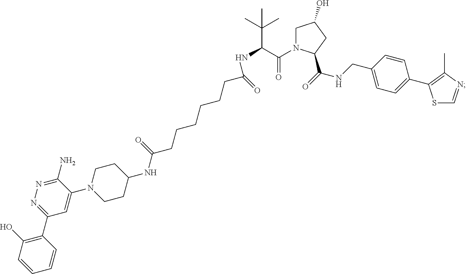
C1(NC(CCCCCCC(NC(C(N2CC(O)CC2C(=O)NCC2=CC=C(C3=C(C)N=CS3)C=C2)=O)C(C)(C)C)=O)=O)CCN(C2=CC(C3=C(O)C=CC=C3)=NN=C2N)CC1
